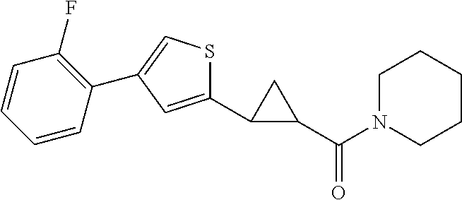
C1(C(N2CCCCC2)=O)CC1C1=CC(C2=C(F)C=CC=C2)=CS1
